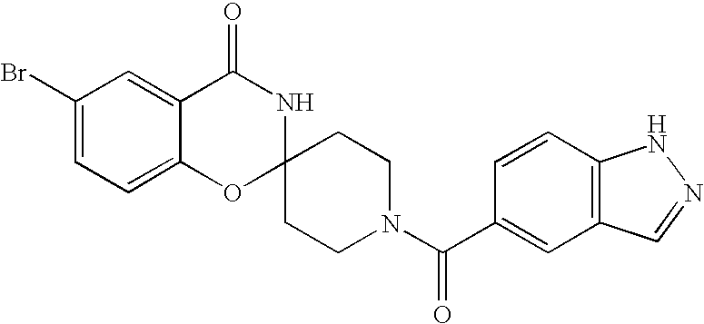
C1(Br)=CC=C2C(=C1)C(=O)NC1(O2)CCN(C(C2=CC3=C(C=C2)NN=C3)=O)CC1
